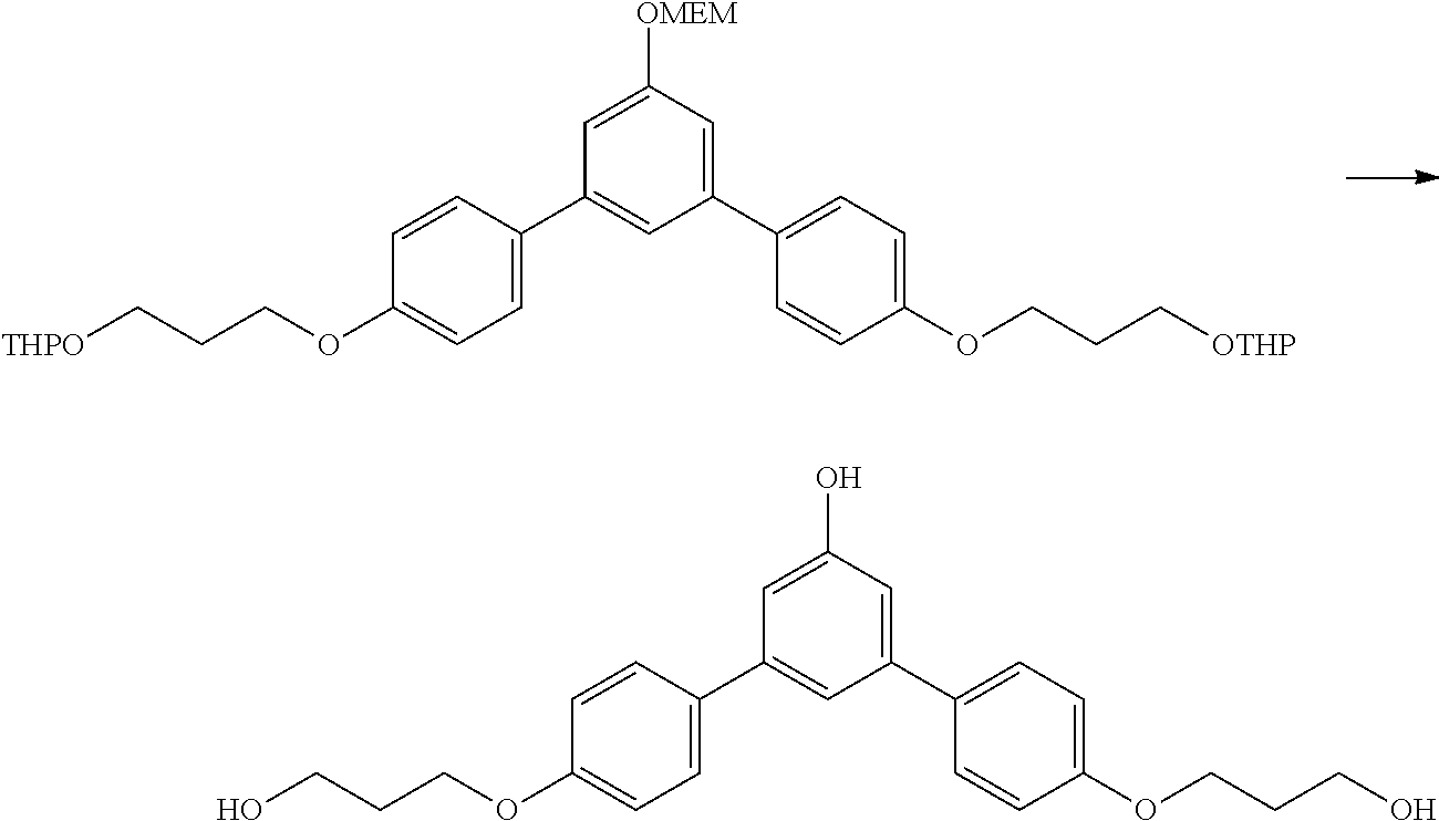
C1=C([OMEM])C=C(C2=CC=C(OCCC[OTHP])C=C2)C=C1C1=CC=C(OCCC[THPO])C=C1.C1=C(O)C=C(C2=CC=C(OCCCO)C=C2)C=C1C1=CC=C(OCCCO)C=C1
